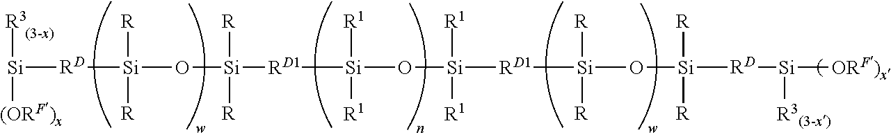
[Si]([RD][Si](O[Si]([RD1][Si](O[Si]([RD1][Si](O[Si]([RD][Si]([ORF)x])[R3(3-x)])([R])[R])([R])[R])([R1])[R1])([R1])[R1])([R])[R])([R])[R])([R3])[(ORF)x]
